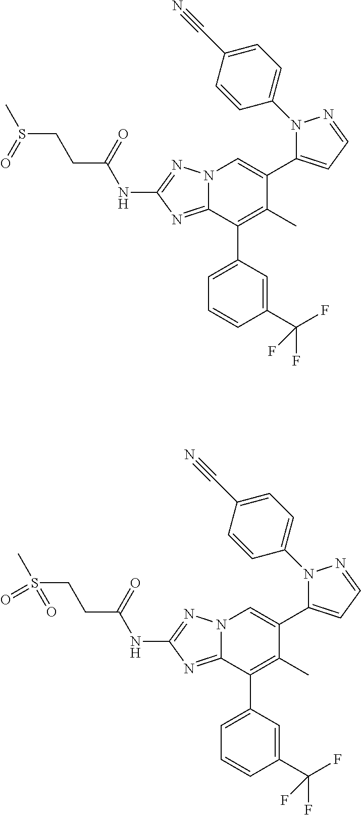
N12C(=NC(NC(CCS(C)=O)=O)=N1)C(C1=CC=CC(C(F)(F)F)=C1)=C(C)C(C1=CC=NN1C1=CC=C(C#N)C=C1)=C2.N12C(=NC(NC(CCS(C)(=O)=O)=O)=N1)C(C1=CC=CC(C(F)(F)F)=C1)=C(C)C(C1=CC=NN1C1=CC=C(C#N)C=C1)=C2
